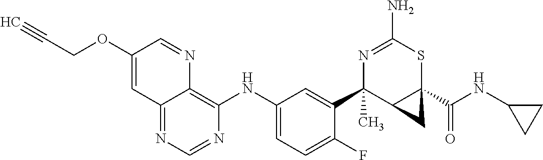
C1(F)=CC=C(NC2=C3N=CC(OCC#C)=CC3=NC=N2)C=C1C1(C)N=C(N)SC2(C(NC3CC3)=O)C1C2
